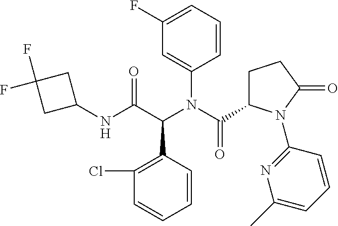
C1(N(C(C2CCC(=O)N2C2=NC(C)=CC=C2)=O)C(C(NC2CC(F)(F)C2)=O)C2=C(Cl)C=CC=C2)=CC(F)=CC=C1
